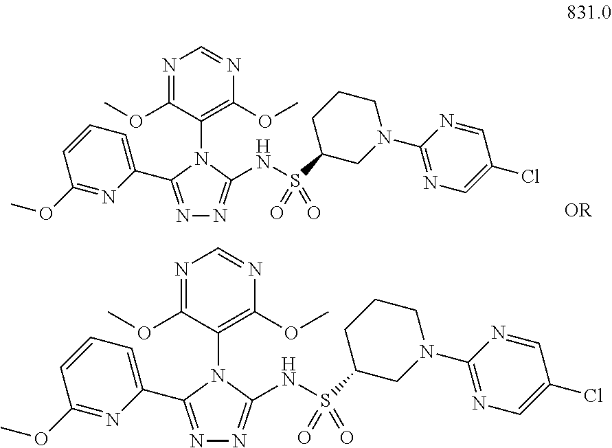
N1=C(OC)C(N2C(C3=CC=CC(OC)=N3)=NN=C2NS(C2CN(C3=NC=C(Cl)C=N3)CCC2)(=O)=O)=C(OC)N=C1.N1=C(OC)C(N2C(C3=CC=CC(OC)=N3)=NN=C2NS(C2CN(C3=NC=C(Cl)C=N3)CCC2)(=O)=O)=C(OC)N=C1
